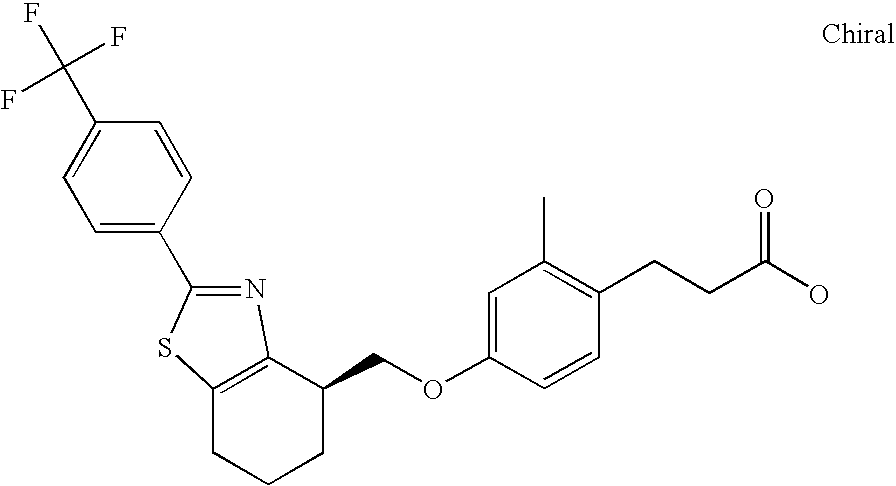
C12=C(C(COC3=CC(C)=C(CCC(O)=O)C=C3)CCC1)N=C(C1=CC=C(C(F)(F)F)C=C1)S2
